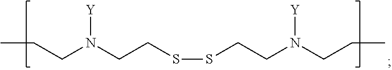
CCCN([Y])CCSSCCN(CCC)[Y]
